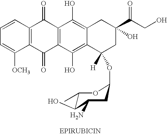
C1=CC2=C(C([OCH3])=C1)C(=O)C1=C(C2=O)C(O)=C2C(=C1O)C([H])(OC1CC(N)C(O)C(C)O1)CC(C(CO)=O)(O)C2
